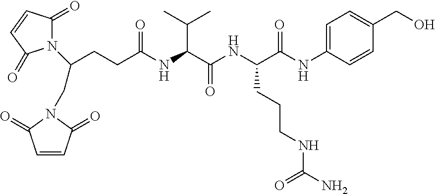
N1(C(CN2C(=O)C=CC2=O)CCC(NC(C(NC(C(NC2=CC=C(CO)C=C2)=O)CCCNC(N)=O)=O)C(C)C)=O)C(=O)C=CC1=O
